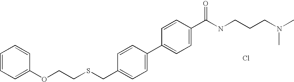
C1=CC=C(OCCSCC2=CC=C(C3=CC=C(C(NCCCN(C)C)=O)C=C3)C=C2)C=C1.Cl
